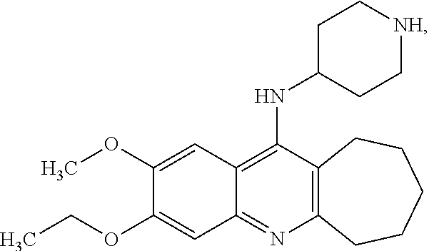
C12=C(N=C3C(=C1NC1CC[NH]CC1)C=C(OC)C(OCC)=C3)CCCCC2
